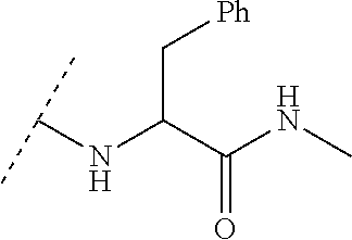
C(C(C(NC)=O)NC(C)C)[Ph]
